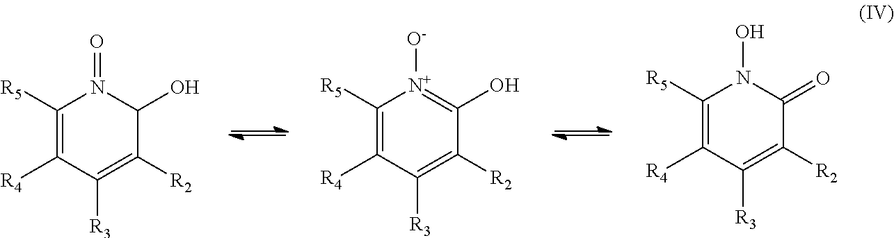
C1([R5])=C([R4])C([R3])=C([R2])C(O)N1=O.C1([R5])=C([R4])C([R3])=C([R2])C(O)=[N+]1[O-].C1([R5])=C([R4])C([R3])=C([R2])C(=O)N1O
